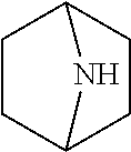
C1CC2CCC1N2
